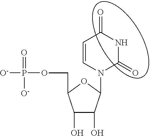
C1=CN(C2C(O)C(O)C(COP(=O)([O-])[O-])O2)C(=O)NC1=O
